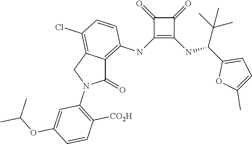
C1(NC2=C3C(=C(Cl)C=C2)CN(C2=C([CO2H])C=CC(OC(C)C)=C2)C3=O)=C(NC(C2=CC=C(C)O2)C(C)(C)C)C(=O)C1=O
